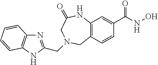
C12=C(NC(=O)CN(CC3=NC4=C(N3)C=CC=C4)C1)C=C(C(NO)=O)C=C2
